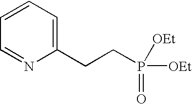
C1=CC=C(CCP(=O)([OEt])[OEt])N=C1
